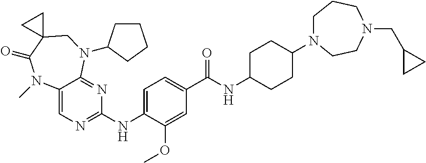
C1=C(NC2=NC=C3C(=N2)N(C2CCCC2)CC2(C(=O)N3C)CC2)C(OC)=CC(C(NC2CCC(N3CCCN(CC4CC4)CC3)CC2)=O)=C1
